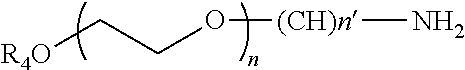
[R4O]CCO[(CH)n]N
